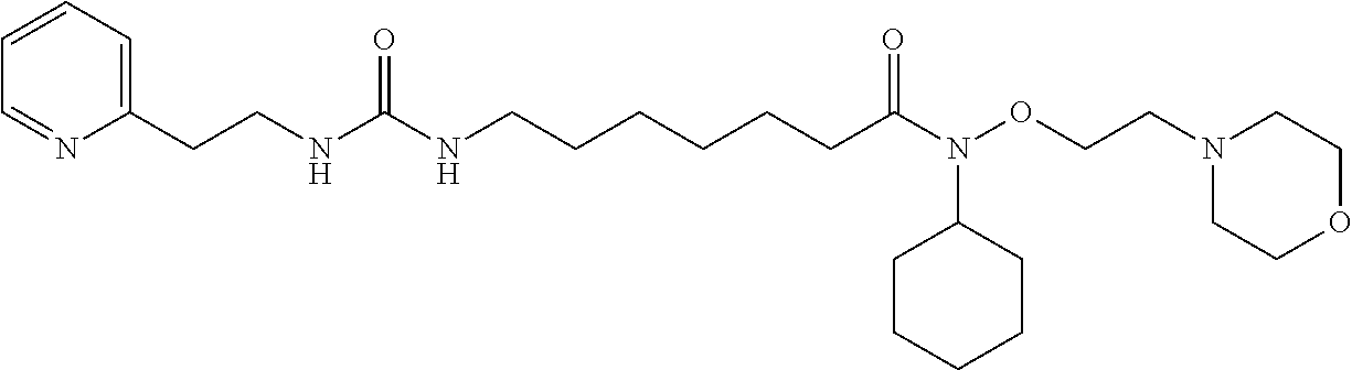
C1=CC=NC(CCNC(NCCCCCCC(=O)N(OCCN2CCOCC2)C2CCCCC2)=O)=C1
